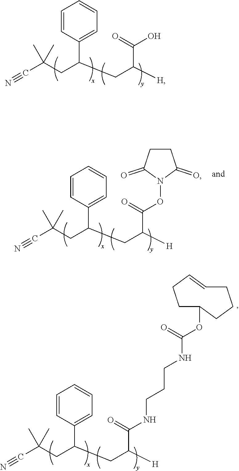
N#CC(CC(C1=CC=CC=C1)CC(C(O)=O)[H])(C)C.N#CC(CC(C1=CC=CC=C1)CC(C(ON1C(=O)CCC1=O)=O)[H])(C)C.N#CC(CC(C1=CC=CC=C1)CC(C(NCCCNC(OC1CCC=CCCC1)=O)=O)[H])(C)C
